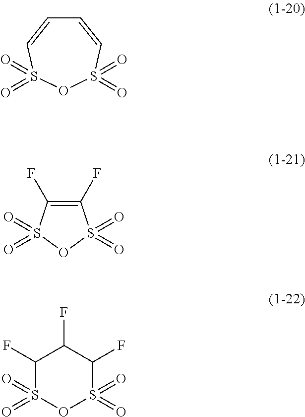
C1=CS(=O)(=O)OS(=O)(=O)C=C1.C1(F)=C(F)S(=O)(=O)OS1(=O)=O.C1(F)S(=O)(=O)OS(=O)(=O)C(F)C1F
